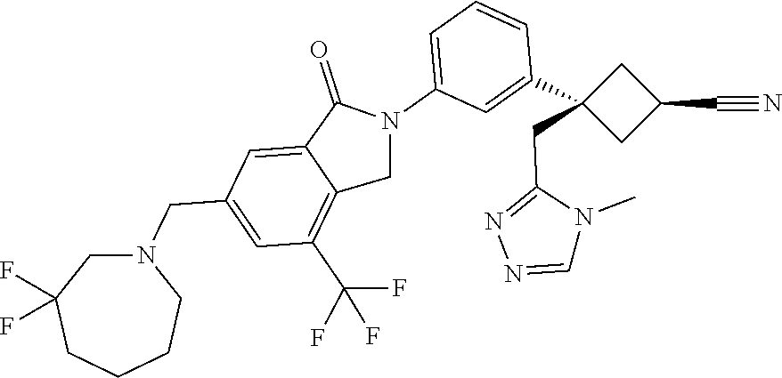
N1(CC2=CC(C(F)(F)F)=C3C(=C2)C(=O)N(C2=CC=CC(C4(CC5=NN=CN5C)CC(C#N)C4)=C2)C3)CC(F)(F)CCCC1
